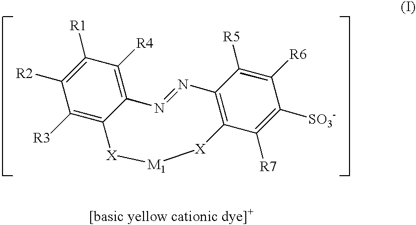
C12=C([R4])C([R1])=C([R2])C([R3])=C1[X][M1][X]C1=C(N=N2)C([R5])=C([R6])C([SO3-])=C1[R7]
